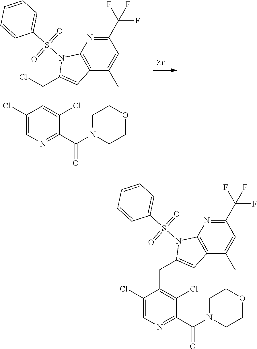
C1(Cl)=CN=C(C(N2CCOCC2)=O)C(Cl)=C1CC1=CC2=C(N1S(C1=CC=CC=C1)(=O)=O)N=C(C(F)(F)F)C=C2C.C1(Cl)=CN=C(C(N2CCOCC2)=O)C(Cl)=C1C(C1=CC2=C(N1S(C1=CC=CC=C1)(=O)=O)N=C(C(F)(F)F)C=C2C)Cl.[Zn]
